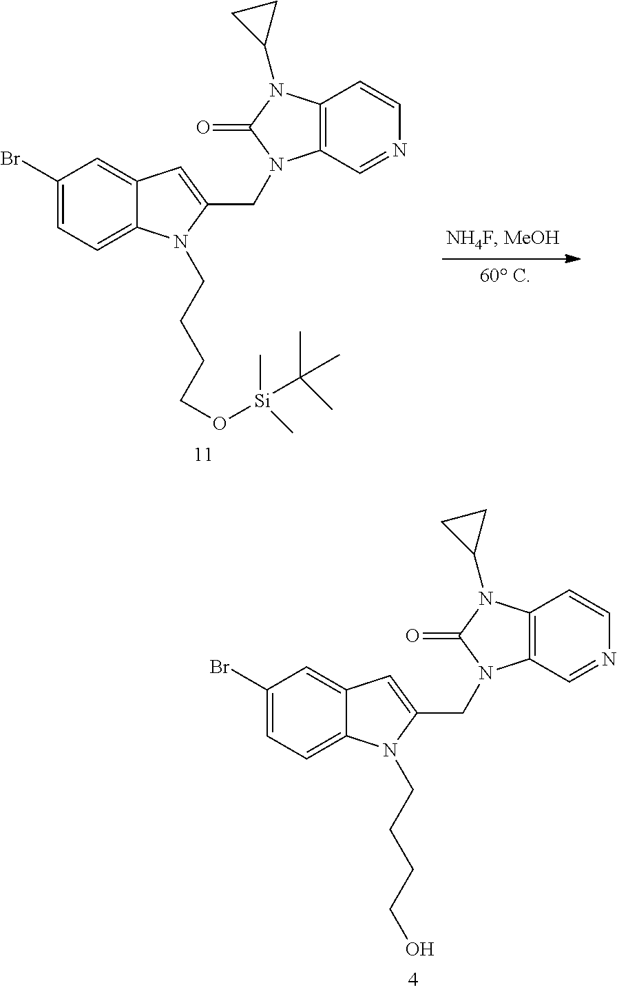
C1(Br)=CC=C2C(=C1)C=C(CN1C3=C(C=CN=C3)N(C3CC3)C1=O)N2CCCCO[Si](C(C)(C)C)(C)C.C1(Br)=CC=C2C(=C1)C=C(CN1C3=C(C=CN=C3)N(C3CC3)C1=O)N2CCCCO
